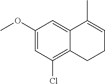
C1(OC)=CC(Cl)=C2C(=C1)C(C)=CCC2
